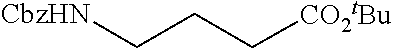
[CbzHN]CCC[CO2tBu]
